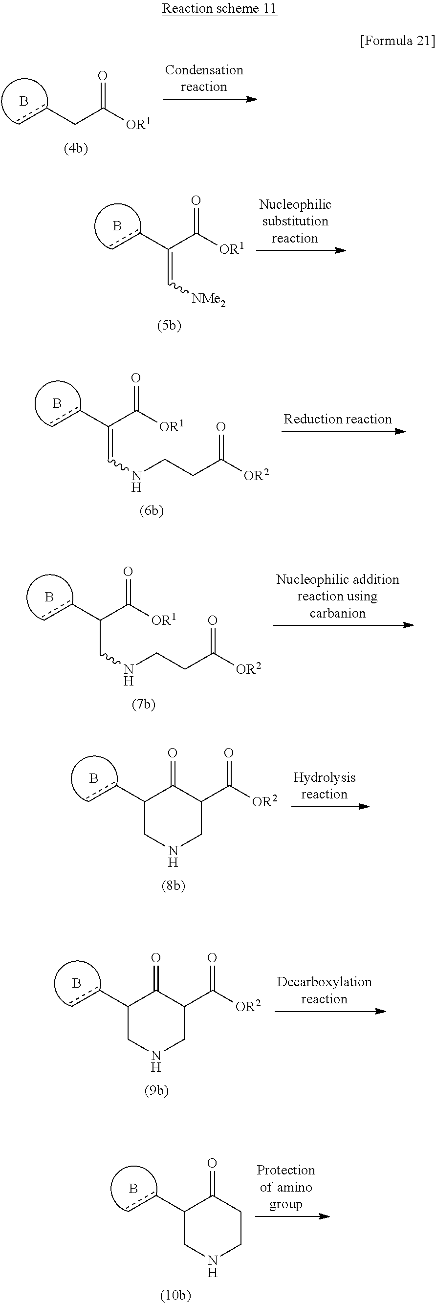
C(C([OR1])=O)(cc)=C[NMe2].B.C(C([OR1])=O)(cc)=CNCCC([OR2])=O.B.C(C([OR1])=O)(cc)CNCCC([OR2])=O.B.C1(cc)C(=O)C(C([OR2])=O)CNC1.B.C1(cc)C(=O)C(C([OR2])=O)CNC1.B.C1(cc)CNCCC1=O.B.C(C([OR1])=O)cc.B
